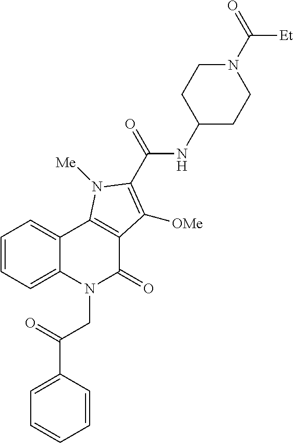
C1=CC=C2C(=C1)C1=C(C(=O)N2CC(=O)C2=CC=CC=C2)C([OMe])=C(C(NC2CCN(C([Et])=O)CC2)=O)N1[Me]
